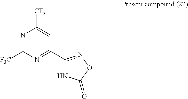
N1=C([F3C])N=C(C2=NOC(=O)N2)C=C1[CF3]
